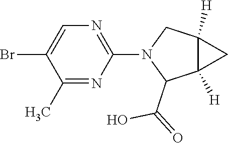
C1(C)=NC(N2CC3([H])C([H])(C2C(=O)O)C3)=NC=C1Br
